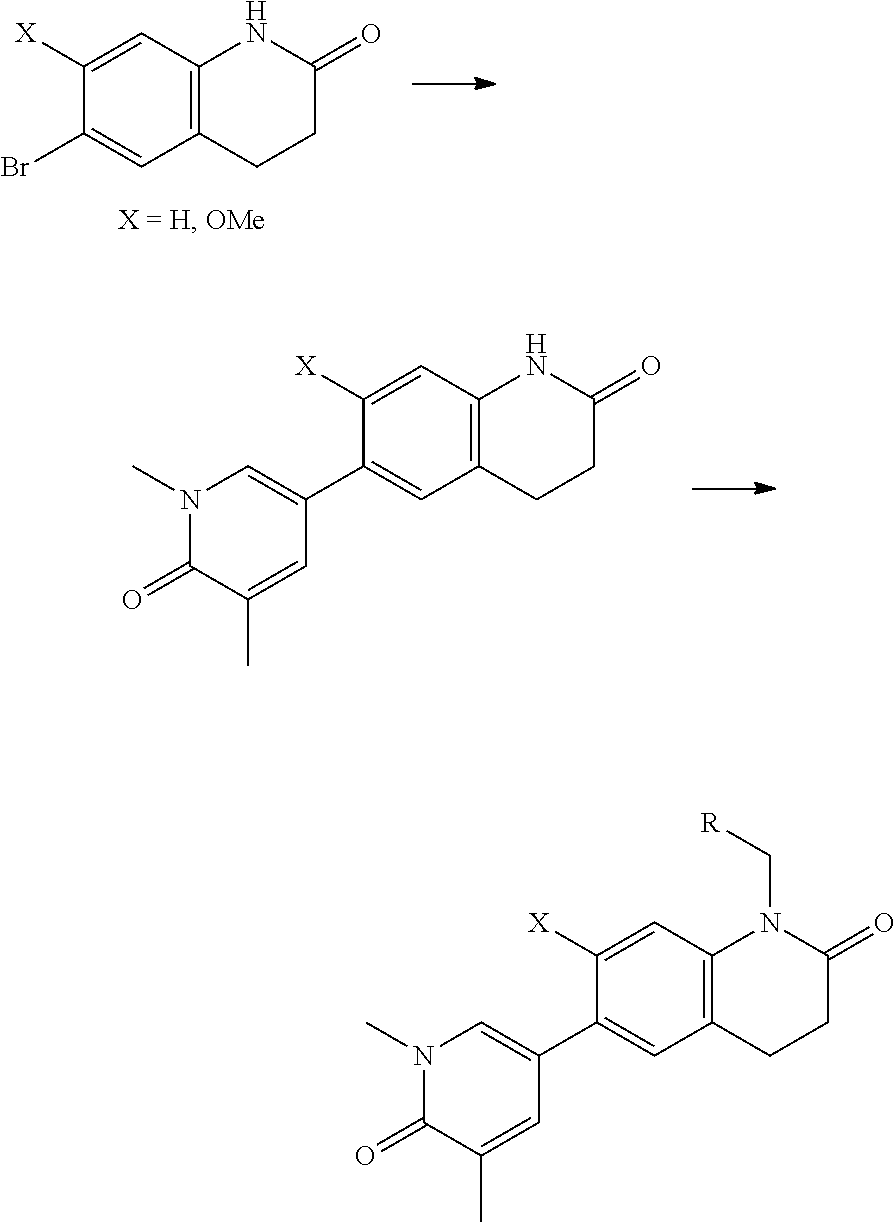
C1([X])=CC2=C(C=C1Br)CCC(=O)N2.C1([X])=CC2=C(C=C1C1=CN(C)C(=O)C(C)=C1)CCC(=O)N2.C1([X])=CC2=C(C=C1C1=CN(C)C(=O)C(C)=C1)CCC(=O)N2C[R]
